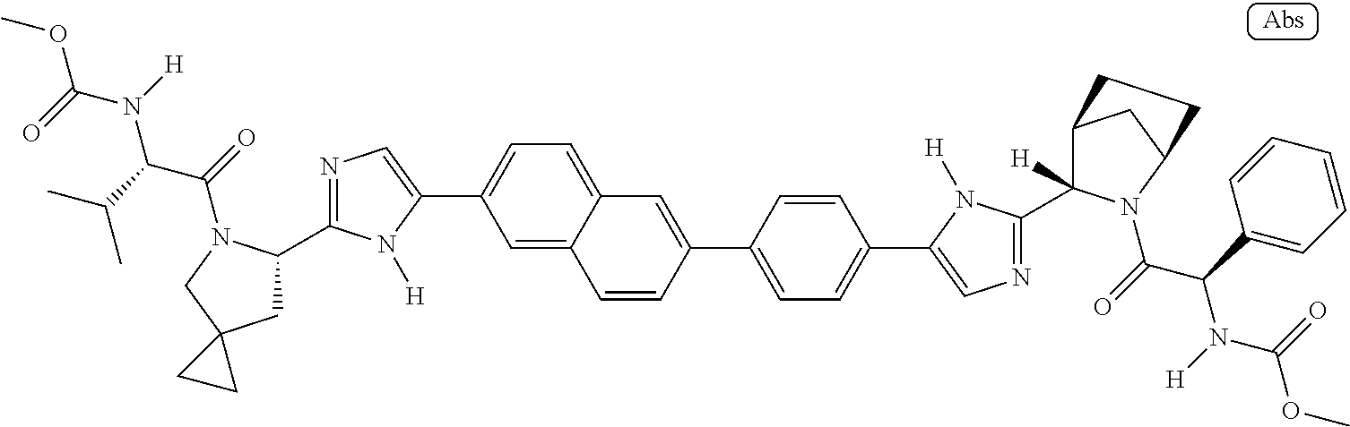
COC(N([H])C(C(C)C)C(=O)N1C(C2=NC=C(C3=CC=C4C(=C3)C=CC(C3=CC=C(C5=CN=C(C6([H])C7CC(N6C(=O)C(C6=CC=CC=C6)N([H])C(=O)OC)CC7)N5[H])C=C3)=C4)N2[H])CC2(C1)CC2)=O
